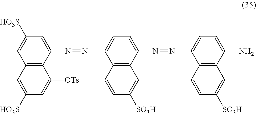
C1=C([HO3S])C=C(N=NC2=CC=C(N=NC3=CC=C(N)C4=C3C=CC([SO3H])=C4)C3=C2C=CC([SO3H])=C3)C2=C1C=C([HO3S])C=C2[OTs]
